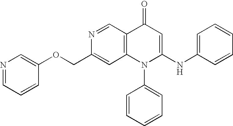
C1(COC2=CN=CC=C2)=CC2=C(C=N1)C(=O)C=C(NC1=CC=CC=C1)N2C1=CC=CC=C1
